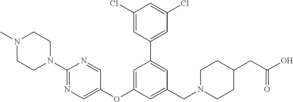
C1(Cl)=CC(C2=CC(CN3CCC(CC(O)=O)CC3)=CC(OC3=CN=C(N4CCN(C)CC4)N=C3)=C2)=CC(Cl)=C1
